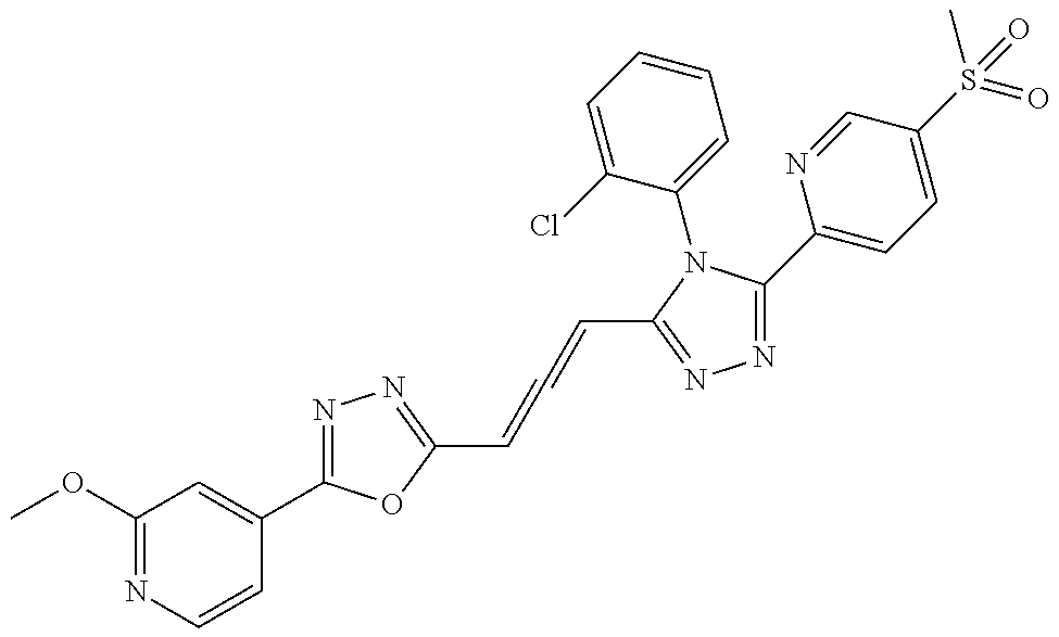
C1(OC)=NC=CC(C2=NN=C(C=C=CC3=NN=C(C4=CC=C(S(C)(=O)=O)C=N4)N3C3=CC=CC=C3Cl)O2)=C1
